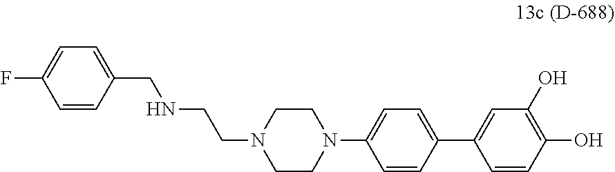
N(CCN1CCN(C2=CC=C(C3=CC(O)=C(O)C=C3)C=C2)CC1)CC1=CC=C(F)C=C1
